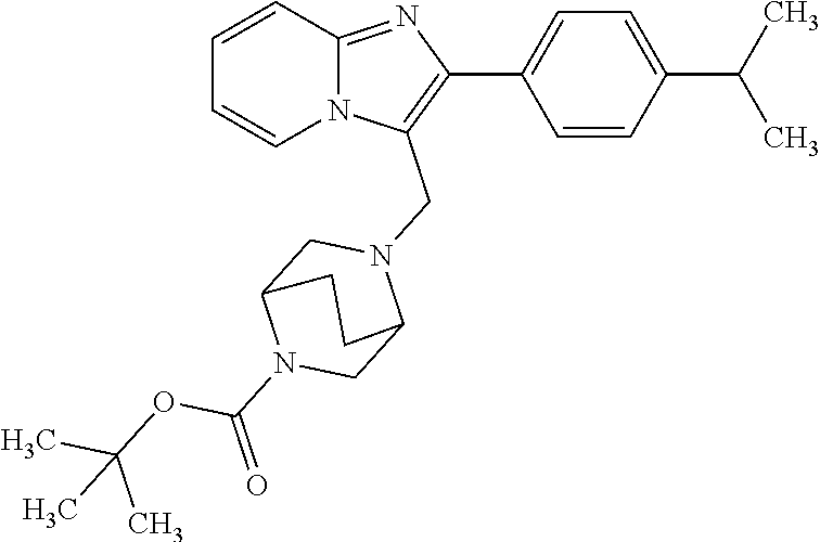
C1=CC2=NC(C3=CC=C(C(C)C)C=C3)=C(CN3CC4N(C(=O)OC(C)(C)C)CC3CC4)N2C=C1
